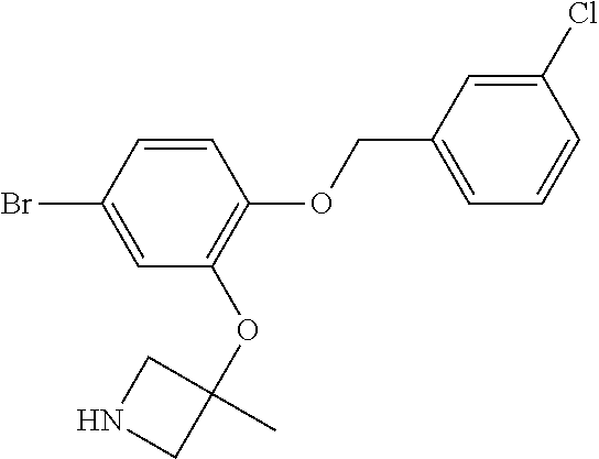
C(OC1=C(OC2(C)CNC2)C=C(Br)C=C1)C1=CC=CC(Cl)=C1
